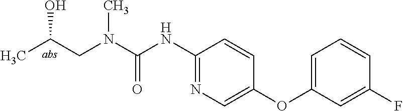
C(CN(C(=O)NC1=NC=C(OC2=CC=CC(F)=C2)C=C1)C)(C)O
